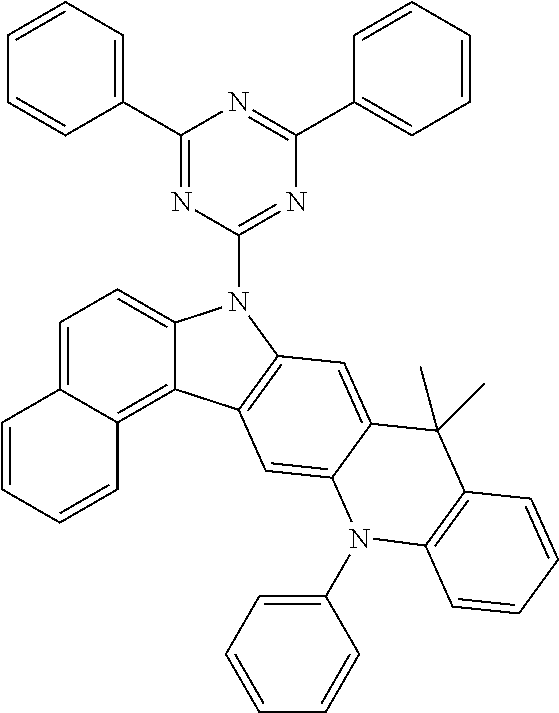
C1(C2=NC(N3C4=CC=C5C(=C4C4=C3C=C3C(=C4)N(C4=CC=CC=C4)C4=C(C3(C)C)C=CC=C4)C=CC=C5)=NC(C3=CC=CC=C3)=N2)=CC=CC=C1
